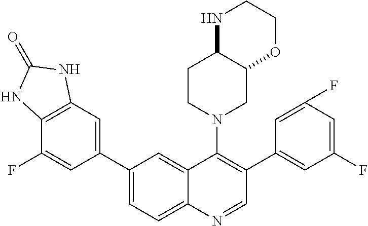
C12=C(C(F)=CC(C3=CC=C4C(=C3)C(N3CC5C(CC3)NCCO5)=C(C3=CC(F)=CC(F)=C3)C=N4)=C1)NC(=O)N2
